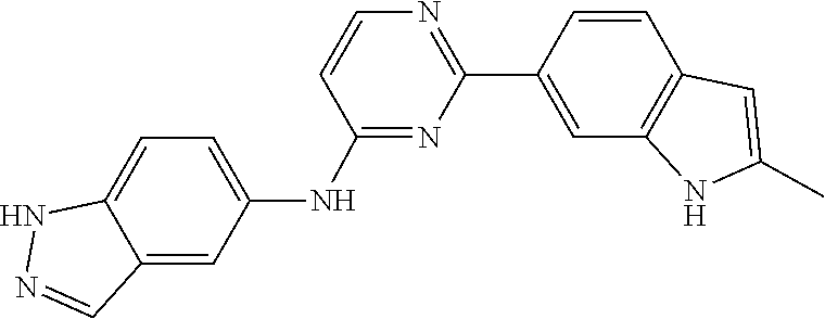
C1=CC2=C(NC(C)=C2)C=C1C1=NC=CC(NC2=CC=C3NN=CC3=C2)=N1
